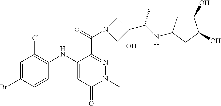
C1=C(Br)C=CC(NC2=CC(=O)N(C)N=C2C(=O)N2CC(O)(C(NC3CC(O)C(O)C3)C)C2)=C1Cl
